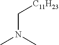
[C11H23]CN(C)C
